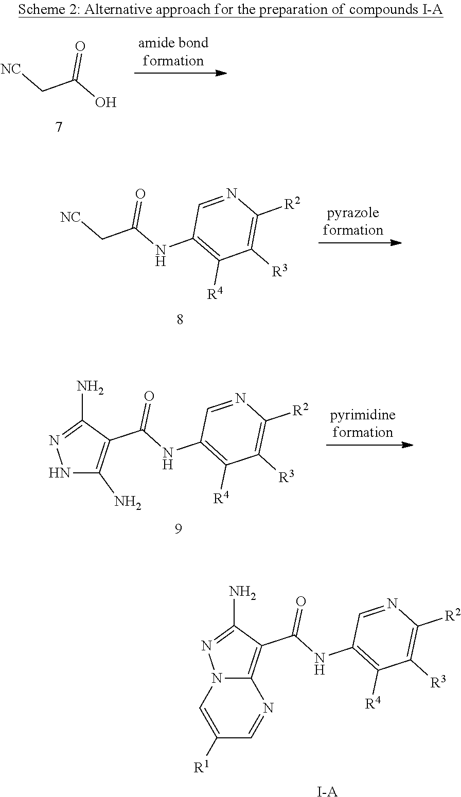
C12=C(C(NC3=C([R4])C([R3])=C([R2])N=C3)=O)C(N)=NN1C=C([R1])C=N2.[I-A].[NC]CC(O)=O.[NC]CC(NC1=C([R4])C([R3])=C([R2])N=C1)=O.N1C(N)=C(C(NC2=C([R4])C([R3])=C([R2])N=C2)=O)C(N)=N1
